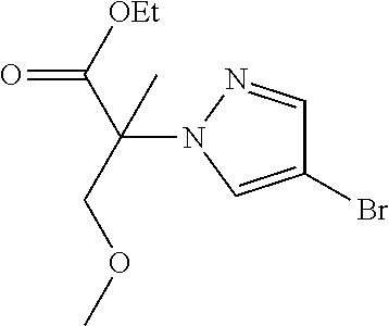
C1(Br)=CN(C(COC)(C([OEt])=O)C)N=C1
